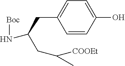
C1=CC(O)=CC=C1CC(CC([COOEt])C)N[Boc]
